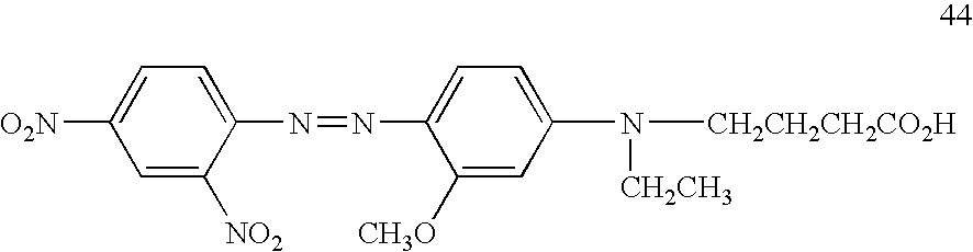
C1=C([NO2])C(N=NC2=CC=C(N([CH2CH2CH2CO2H])[CH2CH3])C=C2[CH3O])=CC=C1[O2N]
